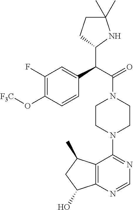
C1(F)=C(O[F3C])C=CC(C(C(=O)N2CCN(C3=NC=NC4=C3C(C)CC4O)CC2)C2NC(C)(C)CC2)=C1
